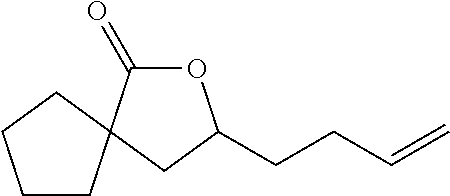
O1C(=O)C2(CC1CCC=C)CCCC2
